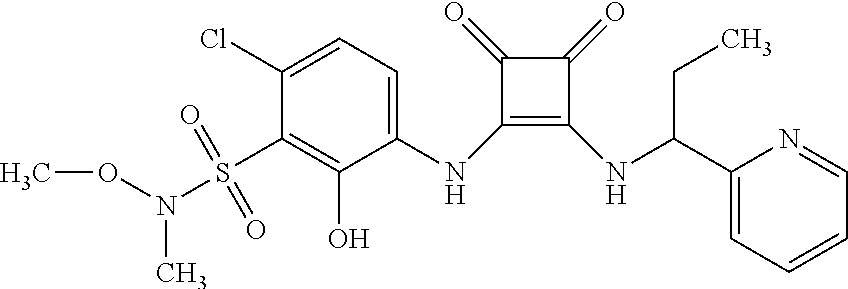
C1(Cl)=CC=C(NC2=C(NC(CC)C3=CC=CC=N3)C(=O)C2=O)C(O)=C1S(N(OC)C)(=O)=O
